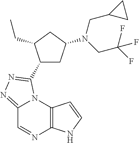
C12=NN=C(C3CC(N(CC(F)(F)F)CC4CC4)CC3CC)N1C1=C(N=C2)NC=C1
